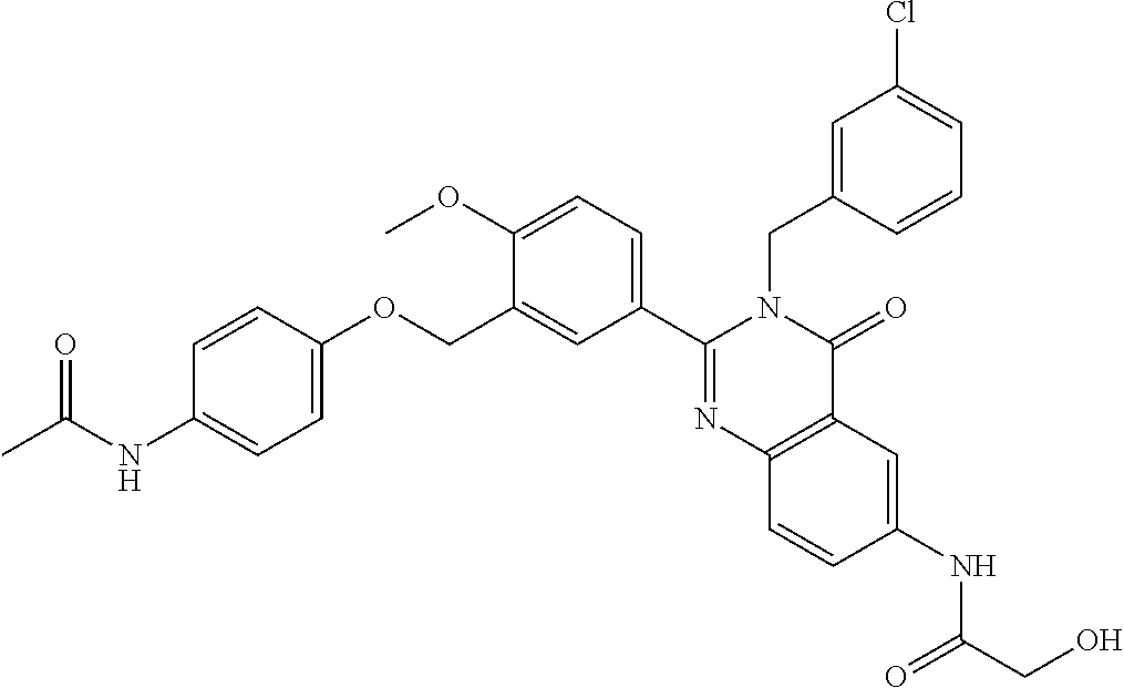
C1(COC2=CC=C(NC(C)=O)C=C2)=CC(C2=NC3=C(C(=O)N2CC2=CC(Cl)=CC=C2)C=C(NC(=O)CO)C=C3)=CC=C1OC
